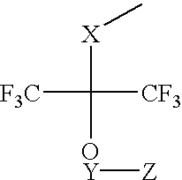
[F3C]C([X]C)([OY][Z])[CF3]
